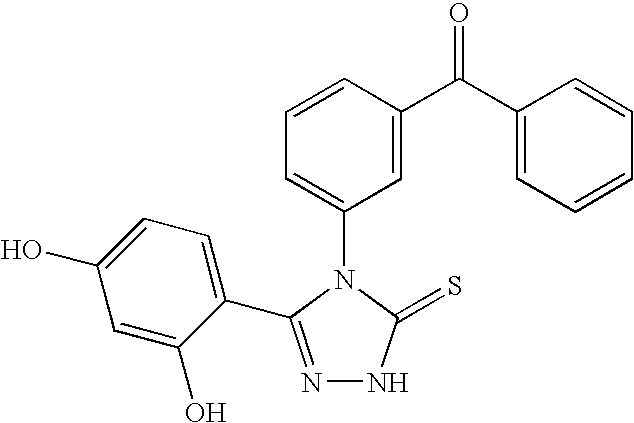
N1=C(C2=CC=C(O)C=C2O)N(C2=CC=CC(C(C3=CC=CC=C3)=O)=C2)C(=S)N1
